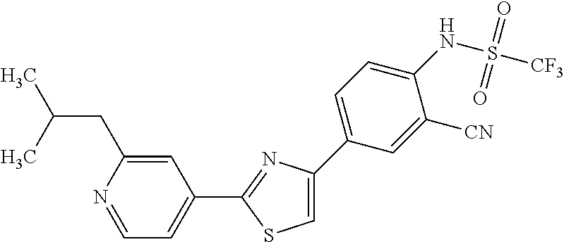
C1=C(CC(C)C)N=CC=C1C1=NC(C2=CC=C(NS(=O)(=O)[CF3])C([CN])=C2)=CS1
